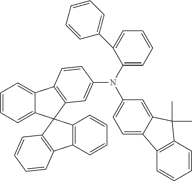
C1=CC=C2C(=C1)C1=C(C=C(N(C3=CC=C4C(=C3)C(C)(C)C3=C4C=CC=C3)C3=CC=CC=C3C3=CC=CC=C3)C=C1)C21C2=C(C=CC=C2)C2=C1C=CC=C2
